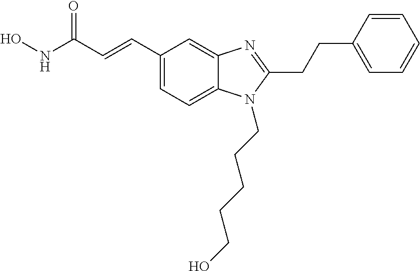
C1(C=CC(NO)=O)=CC=C2C(=C1)N=C(CCC1=CC=CC=C1)N2CCCCCO
